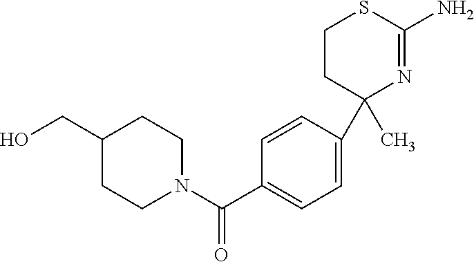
OCC1CCN(C(C2=CC=C(C3(C)N=C(N)SCC3)C=C2)=O)CC1
